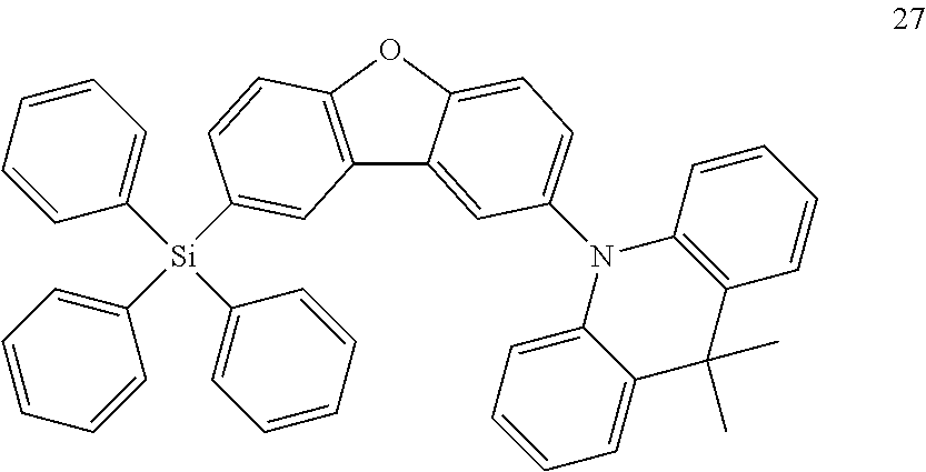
C12=C(OC3=CC=C(N4C5=C(C=CC=C5)C(C)(C)C5=CC=CC=C45)C=C13)C=CC([Si](C1=CC=CC=C1)(C1=CC=CC=C1)C1=CC=CC=C1)=C2
